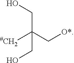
OCC([#CH2])(C[O*])CO
